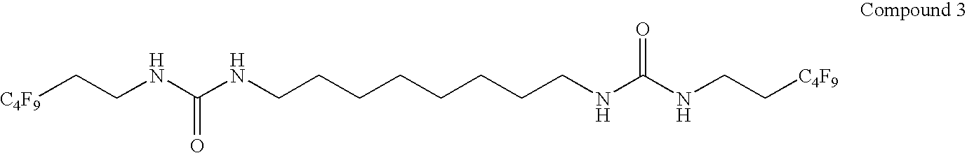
[C4F9]CCNC(NCCCCCCCCNC(NCC[C4F9])=O)=O
